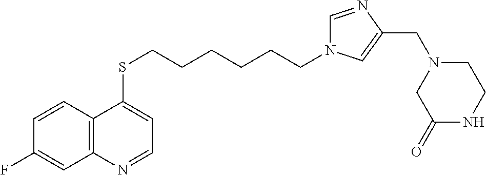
C12=C(C=CC(F)=C1)C(SCCCCCCN1C=NC(CN3CC(=O)NCC3)=C1)=CC=N2
